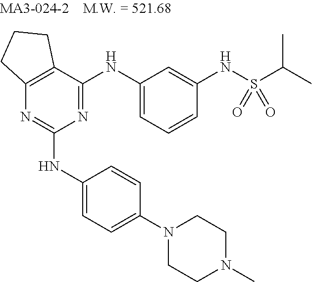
N1=C(NC2=CC=CC(NS(C(C)C)(=O)=O)=C2)C2=C(N=C1NC1=CC=C(N3CCN(C)CC3)C=C1)CCC2
